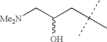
[Me2N]CC(CC(C)(C)C)O
